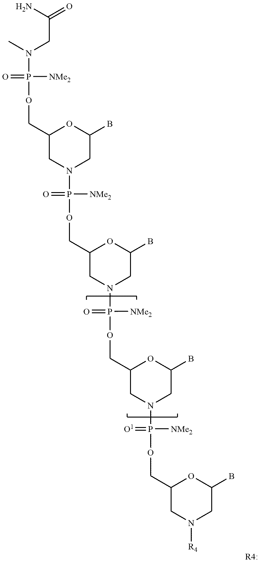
N(P(OCC1CN(P(OCC2CN(P(OCC3CN(P(OCC4CN([R4])CC(B)O4)([NMe2])=[O1])CC(B)O3)([NMe2])=O)CC(B)O2)([NMe2])=O)CC(B)O1)([NMe2])=O)(CC(N)=O)C
